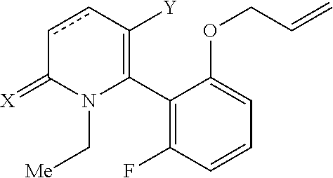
C1(C2=C([Y])ccC(=[X])N2C[Me])=C(F)C=CC=C1OCC=C
